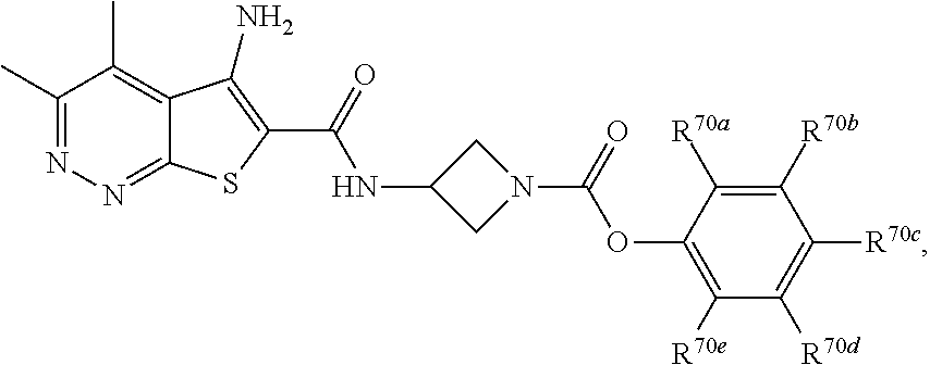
C1(C)=NN=C2C(=C1C)C(N)=C(C(=O)NC1CN(C(=O)OC3=C([R70e])C([R70d])=C([R70c])C([R70b])=C3[R70a])C1)S2
